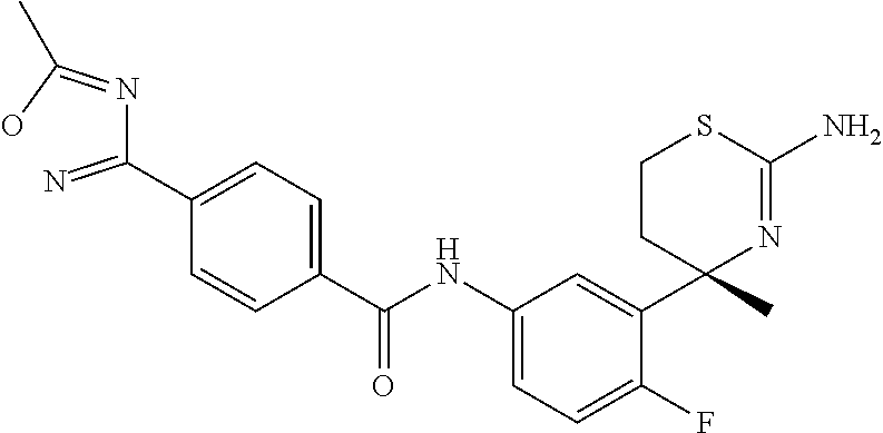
C(NC1=CC=C(F)C(C2(C)N=C(N)SCC2)=C1)(=O)C1=CC=C(C(N=C(O)C)=N)C=C1
